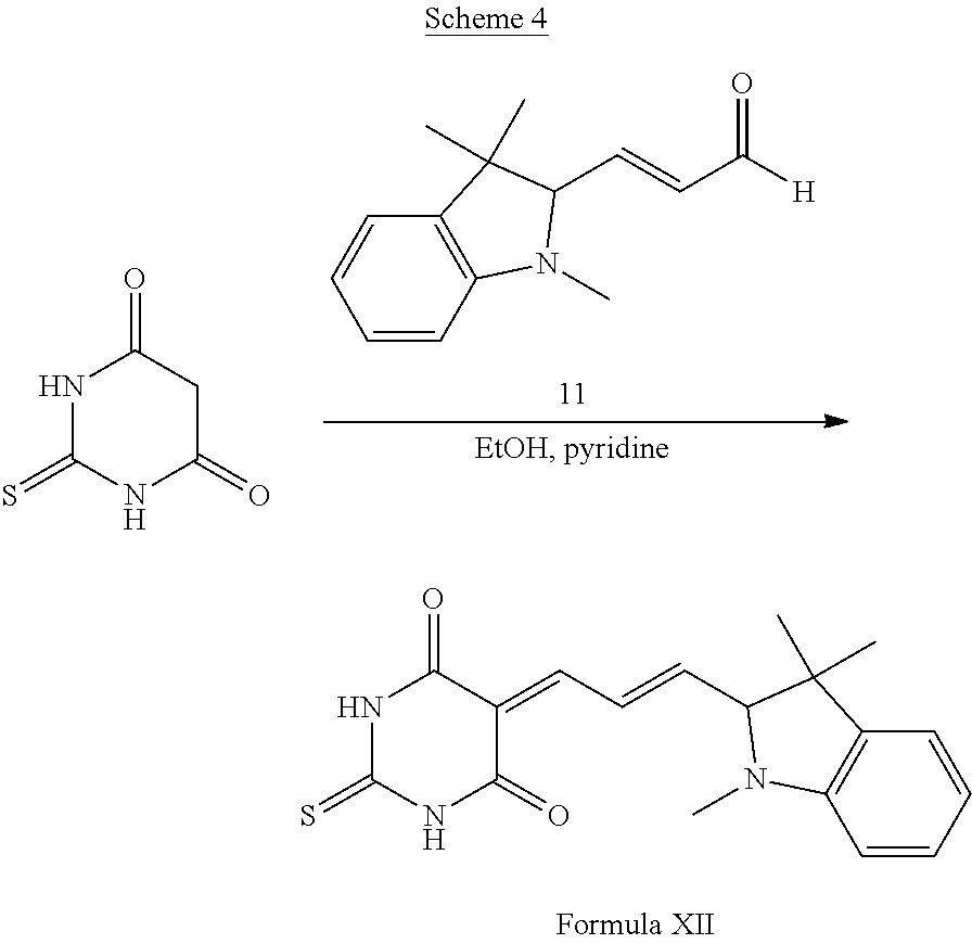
C1=CC2=C(C=C1)C(C)(C)C(C=CC([H])=O)N2C.N1C(=S)NC(=O)CC1=O.N1C(=S)NC(=O)C(=CC=CC2N(C)C3=C(C=CC=C3)C2(C)C)C1=O
